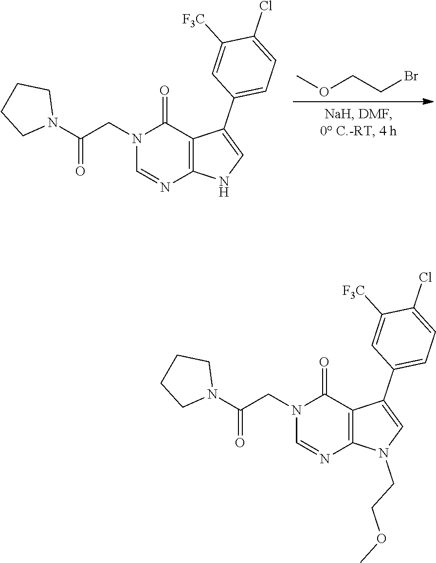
C1=C([F3C])C(Cl)=CC=C1C1=CNC2=C1C(=O)N(CC(N1CCCC1)=O)C=N2.O(CCBr)C.C1=C([F3C])C(Cl)=CC=C1C1=CN(CCOC)C2=C1C(=O)N(CC(N1CCCC1)=O)C=N2
